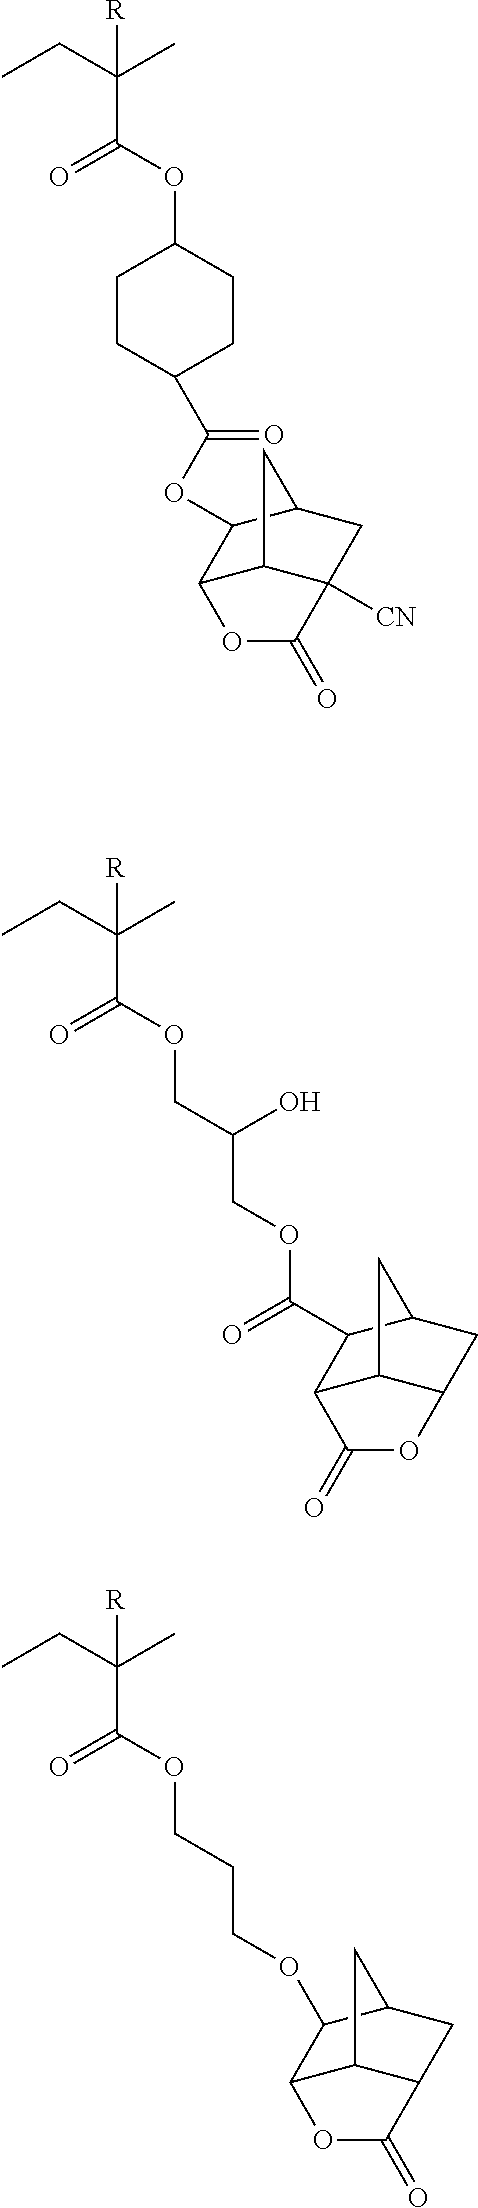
C12C3C([CN])(CC(C1OC(C1CCC(OC(C(CC)(C)[R])=O)CC1)=O)C3)C(=O)O2.C12C3C(CC(C1C(=O)OCC(COC(C(C)(CC)[R])=O)O)C3)OC2=O.C12C3C(CC(C1OCCCOC(C(CC)(C)[R])=O)C3)C(=O)O2
